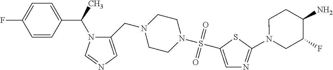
C1=CC(C(C)N2C(CN3CCN(S(=O)(=O)C4=CN=C(N5CC(F)C(N)CC5)S4)CC3)=CN=C2)=CC=C1F
